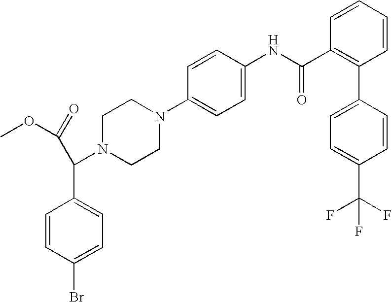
C1=CC(C2=C(C(NC3=CC=C(N4CCN(C(C5=CC=C(Br)C=C5)C(=O)OC)CC4)C=C3)=O)C=CC=C2)=CC=C1C(F)(F)F
